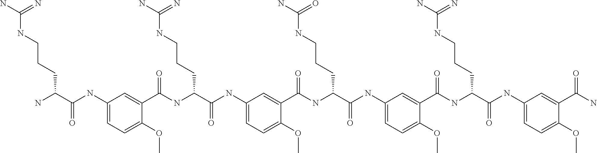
C1(NC(C(N)CCCNC(N)=N)=O)=CC=C(OC)C(C(NC(C(NC2=CC=C(OC)C(C(NC(C(NC3=CC=C(OC)C(C(NC(C(NC4=CC=C(OC)C(C(N)=O)=C4)=O)CCCNC(N)=N)=O)=C3)=O)CCCNC(N)=O)=O)=C2)=O)CCCNC(N)=N)=O)=C1
